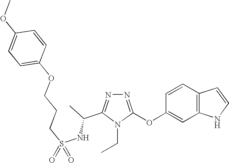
N1=C(OC2=CC3=C(C=C2)C=CN3)N(CC)C(C(C)NS(=O)(=O)CCCOC2=CC=C(OC)C=C2)=N1
